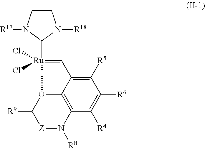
C1([R5])=C2C3=C(C([R4])=C1[R6])N([R8])[Z]C([R9])O3[Ru](C1N([R18])CCN1[R17])(Cl)(Cl)=C2
